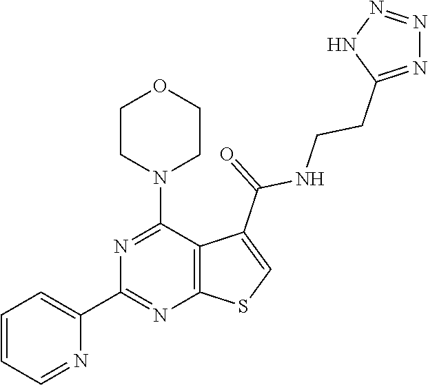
C1=CC=NC(C2=NC3=C(C(N4CCOCC4)=N2)C(C(=O)NCCC2=NN=NN2)=CS3)=C1
